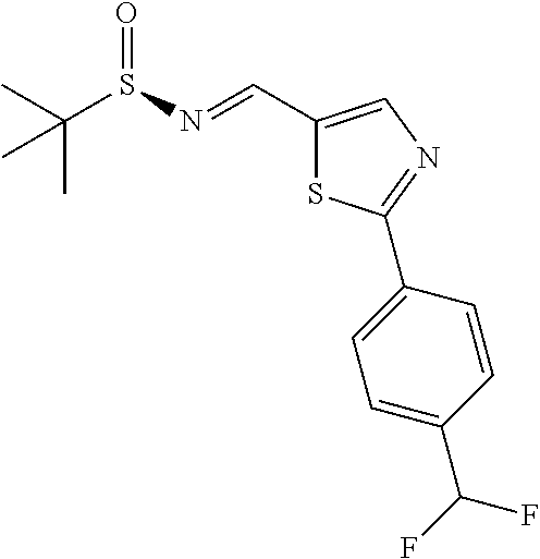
C1(C=NS(C(C)(C)C)=O)=CN=C(C2=CC=C(C(F)F)C=C2)S1
